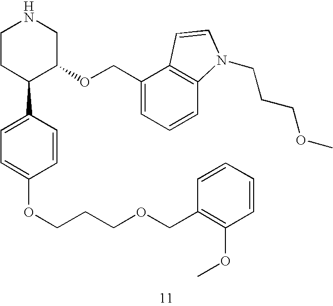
C1CC(C2=CC=C(OCCCOCC3=C(OC)C=CC=C3)C=C2)C(OCC2=CC=CC3=C2C=CN3CCCOC)CN1
